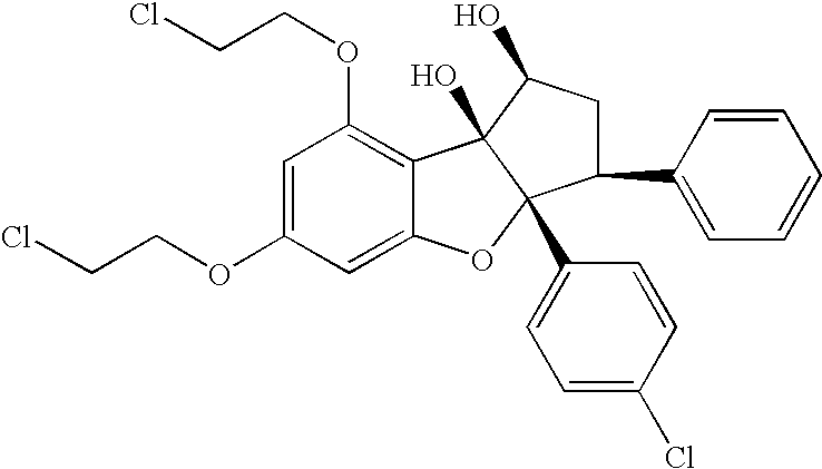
C1=C(OCCCl)C=C2C(=C1OCCCl)C1(O)C(C3=CC=C(Cl)C=C3)(O2)C(C2=CC=CC=C2)CC1O
